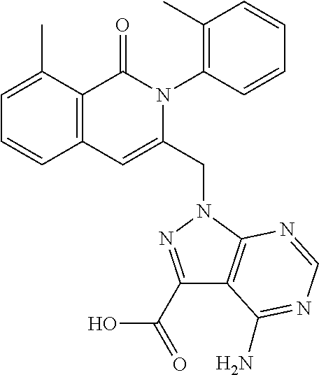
C1=C(C)C2=C(C=C1)C=C(CN1C3=C(C(C(O)=O)=N1)C(N)=NC=N3)N(C1=C(C)C=CC=C1)C2=O
